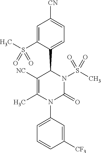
N1(C2=CC=CC([CF3])=C2)C(C)=C([NC])C(C2=CC=C([CN])C=C2S(C)(=O)=O)N(S(C)(=O)=O)C1=O
